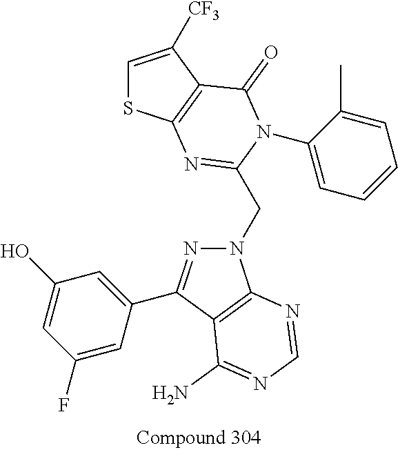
C1=C([CF3])C2=C(S1)N=C(CN1N=C(C3=CC(O)=CC(F)=C3)C3=C1N=CN=C3N)N(C1=CC=CC=C1C)C2=O
